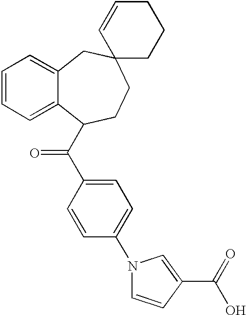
C1=CC=C2C(=C1)CC1(CCC2C(C2=CC=C(N3C=CC(C(=O)O)=C3)C=C2)=O)CCCC=C1
